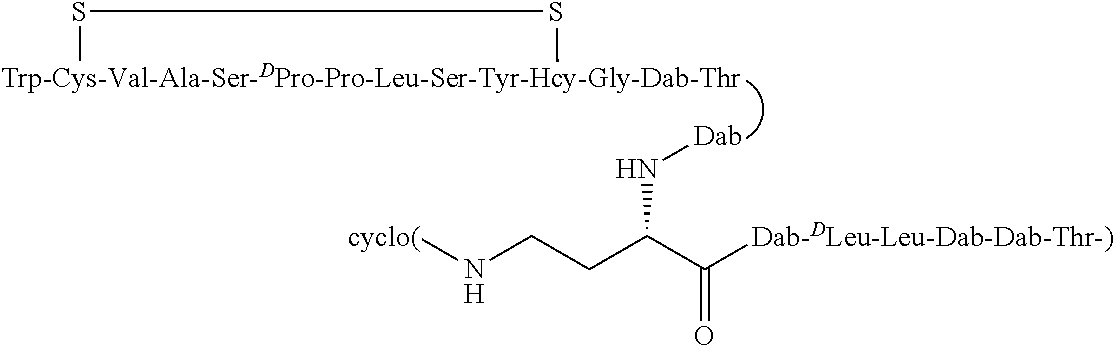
[Trp-Cys-Val-Ala-Ser-DPro-Pro-Leu-Ser-Tyr-Hcy-Gly-Dab-Thr]1SS1.[Dab]NC(CCN[cyclo(])C([Dab-DLeu-Leu-Dab-Dab-Thr-)])=O
